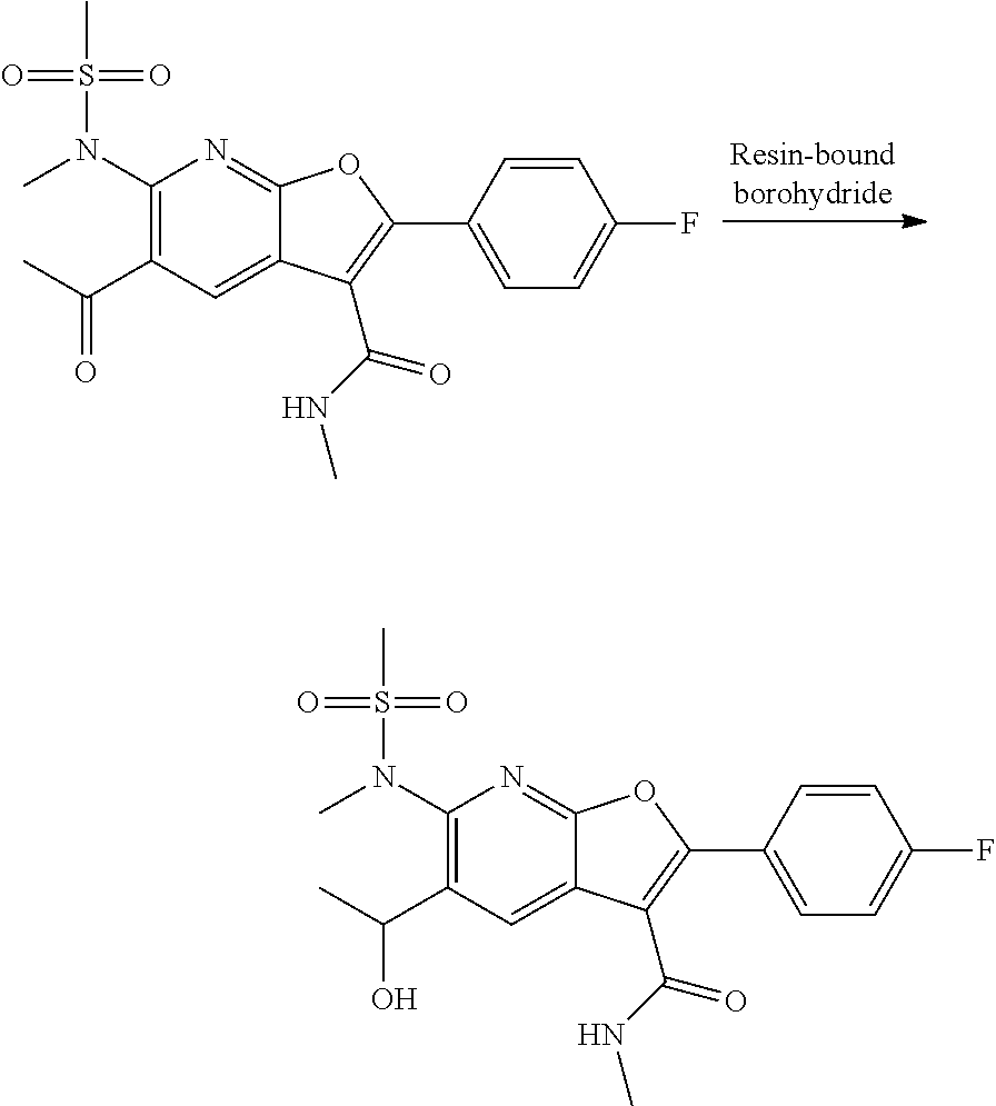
C1(N(C)S(C)(=O)=O)=C(C(O)C)C=C2C(=N1)OC(C1=CC=C(F)C=C1)=C2C(=O)NC.C1(N(C)S(C)(=O)=O)=C(C(=O)C)C=C2C(=N1)OC(C1=CC=C(F)C=C1)=C2C(=O)NC
